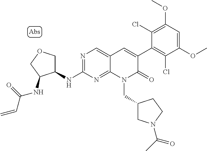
C1(NC2=NC=C3C(=N2)N(CC2CN(C(C)=O)CC2)C(=O)C(C2=C(Cl)C(OC)=CC(OC)=C2Cl)=C3)COCC1NC(C=C)=O
